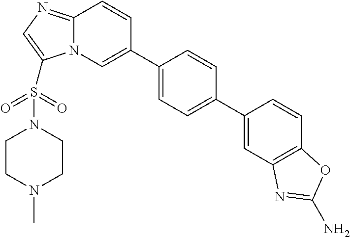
C1=C(C2=CC=C(C3=CN4C(=NC=C4S(=O)(=O)N4CCN(C)CC4)C=C3)C=C2)C=CC2=C1N=C(N)O2
